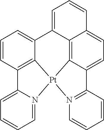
C12=CC=CC3=CC=C4C(=C13)[Pt]1(C3=C(C=CC=C23)C2=CC=CC=N21)N1=C4C=CC=C1
